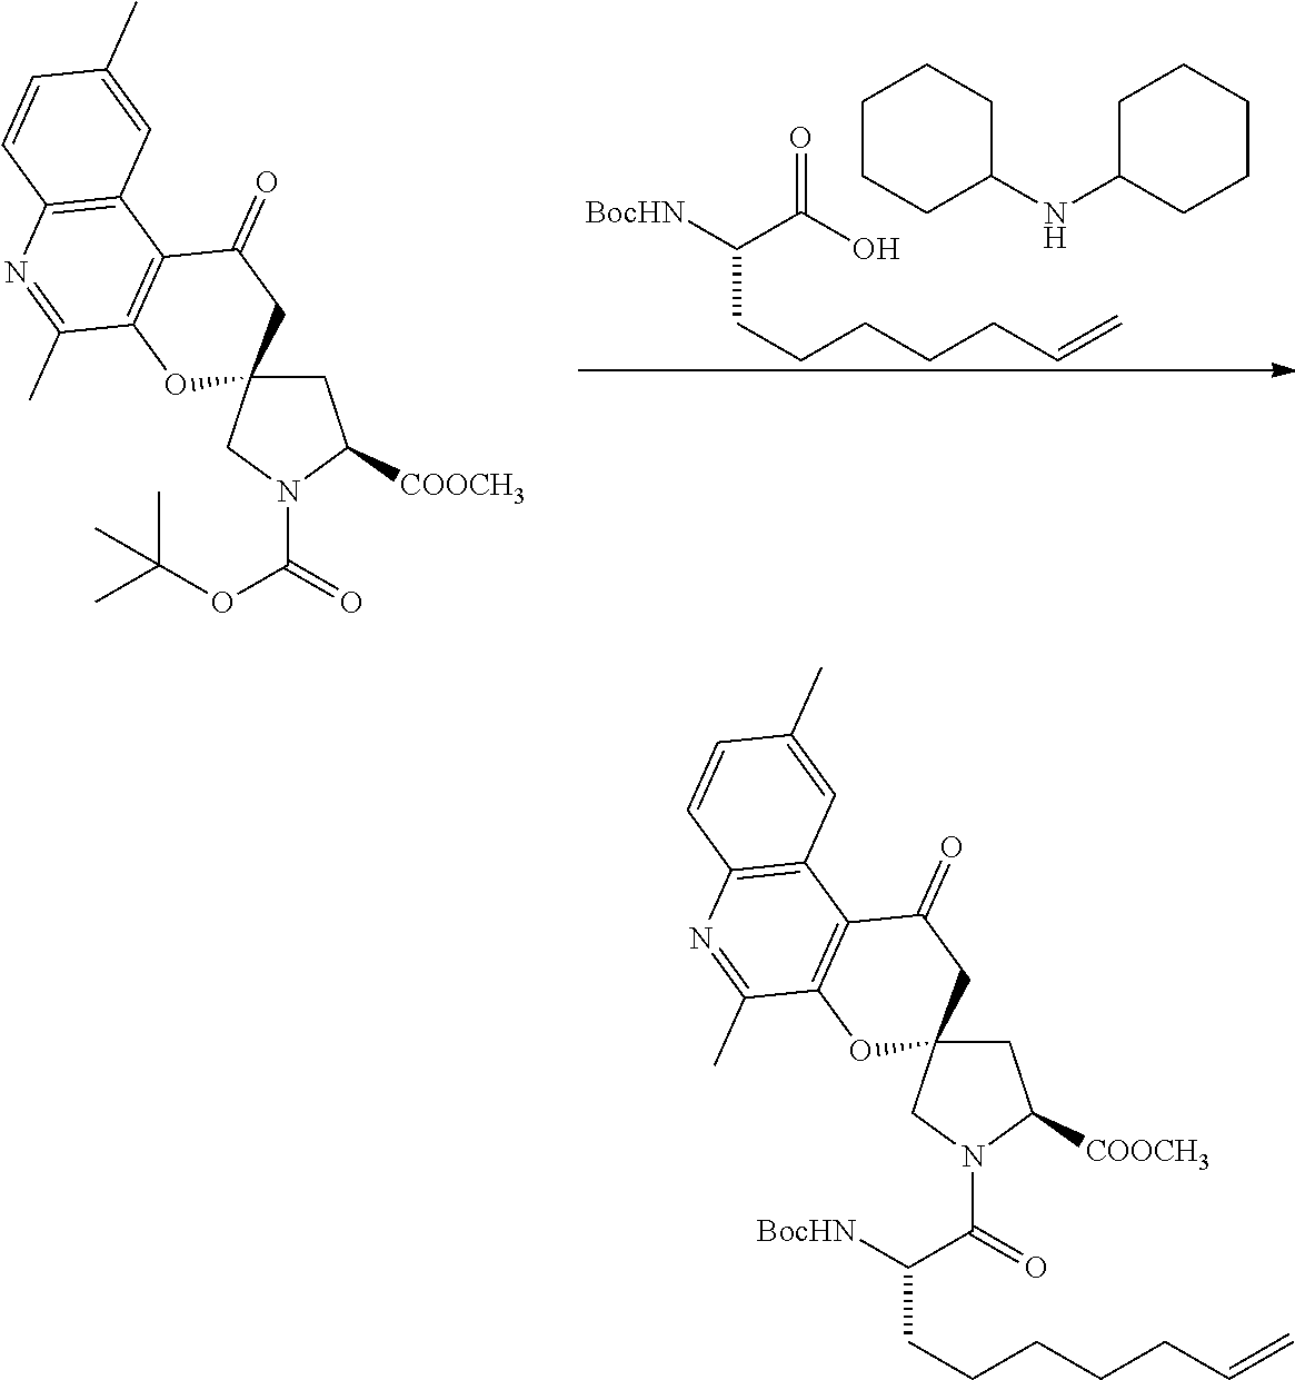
C1C2(CN(C(=O)C([BocHN])CCCCCC=C)C1[COOCH3])CC(=O)C1=C(O2)C(C)=NC2=C1C=C(C)C=C2.C1C2(CN(C(=O)OC(C)(C)C)C1[COOCH3])CC(=O)C1=C(O2)C(C)=NC2=C1C=C(C)C=C2.C(C(=O)O)([BocHN])CCCCCC=C.C1CCC(NC2CCCCC2)CC1
